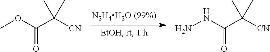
COC(C([CN])(C)C)=O.NNC(C([CN])(C)C)=O
